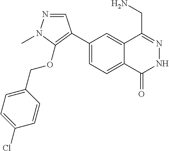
C1(C2=C(OCC3=CC=C(Cl)C=C3)N(C)N=C2)=CC=C2C(=C1)C(CN)=NNC2=O
